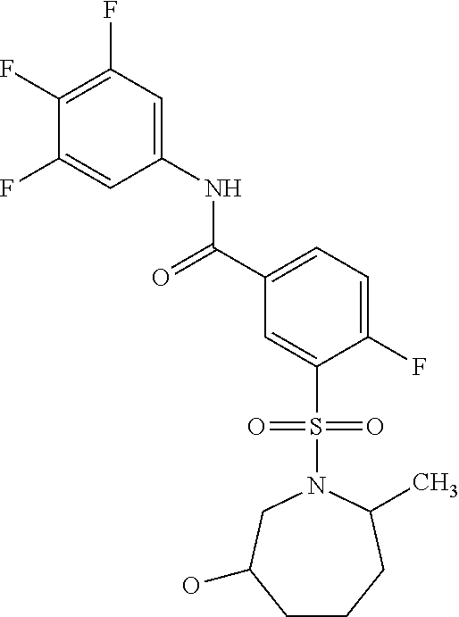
C1(F)=C(F)C=C(NC(C2=CC=C(F)C(S(=O)(=O)N3CC(O)CCCC3C)=C2)=O)C=C1F
